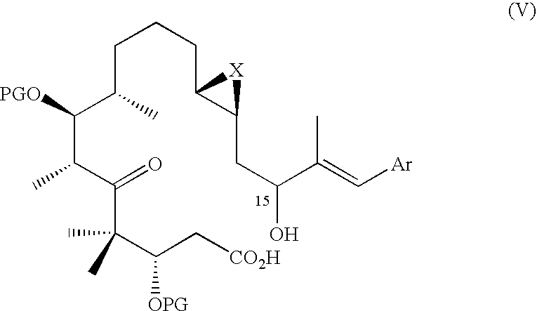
C(C(C(C(C(C(C(C[CO2H])[OPG])(C)C)=O)C)[PGO])C)CCC1C(CC(O)C(=C[Ar])C)[X]1
